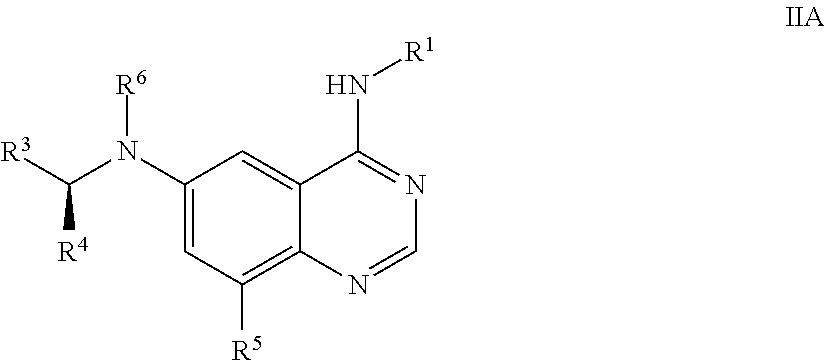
C1(N(C([R3])[R4])[R6])=CC([R5])=C2C(=C1)C(N[R1])=NC=N2
